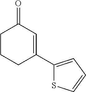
C1CCC(C2=CC=CS2)=CC1=O
